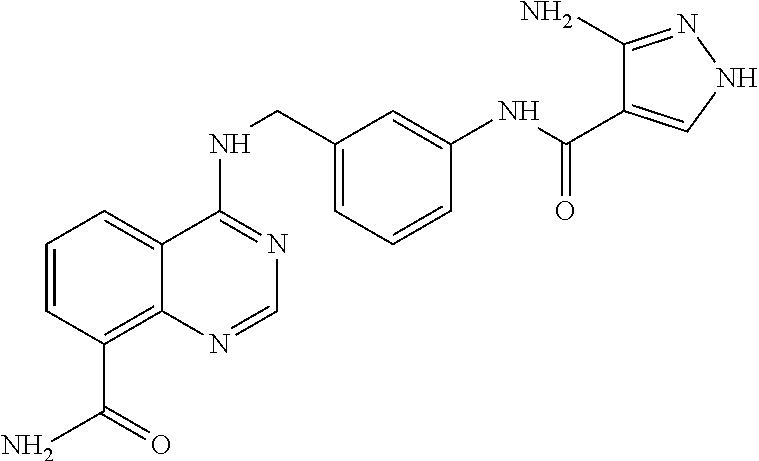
C1=CC(C(N)=O)=C2C(=C1)C(NCC1=CC=CC(NC(=O)C3=CNN=C3N)=C1)=NC=N2
